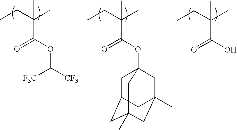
CCC(C)(C(OC([CF3])[F3C])=O)C.CCC(C)(C(O)=O)C.CCC(C)(C(OC12CC3CC(C)(CC(C)(C1)C3)C2)=O)C
